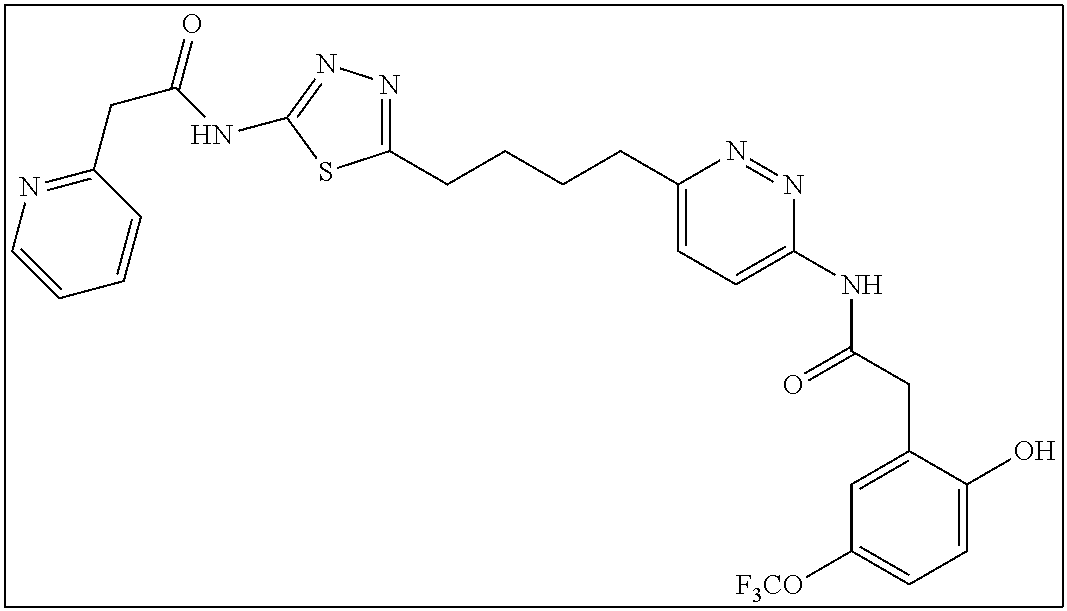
C1=C(O)C(CC(NC2=CC=C(CCCCC3=NN=C(NC(CC4=NC=CC=C4)=O)S3)N=N2)=O)=CC([F3CO])=C1
